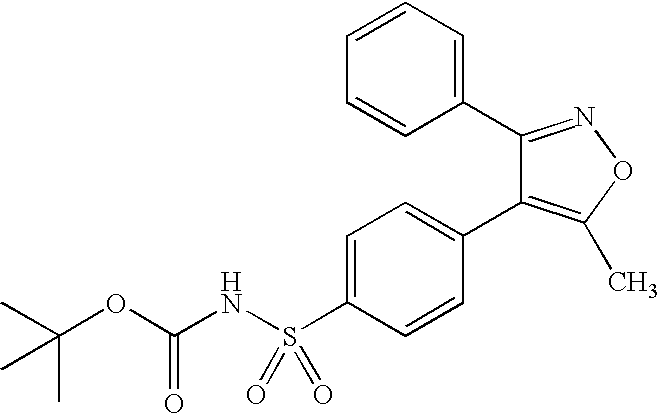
C1=C(S(NC(OC(C)(C)C)=O)(=O)=O)C=CC(C2=C(C)ON=C2C2=CC=CC=C2)=C1
